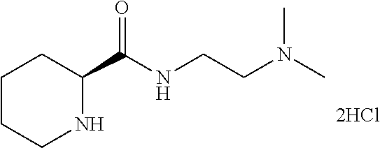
C1(C(NCCN(C)C)=O)CCCCN1
